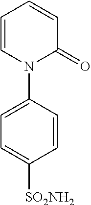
C1=CC=CC(=O)N1C1=CC=C([SO2NH2])C=C1
